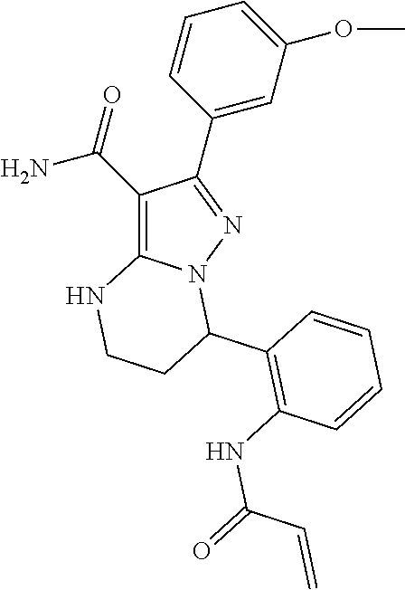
C1(C(=O)N)=C2N(N=C1C1=CC(OC)=CC=C1)C(C1=C(NC(=O)C=C)C=CC=C1)CCN2
